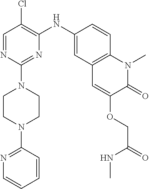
C1=NC(N2CCN(C3=NC=CC=C3)CC2)=NC(NC2=CC3=C(C=C2)N(C)C(=O)C(OCC(NC)=O)=C3)=C1Cl
